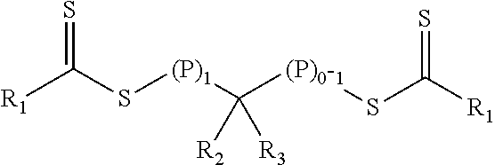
[R1]C(S[(P)1]C([(P)0-1]SC([R1])=S)([R2])[R3])=S
